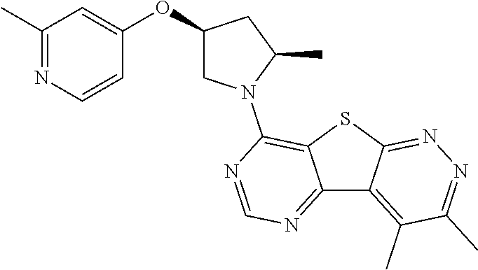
C12=NC=NC(N3CC(OC4=CC(C)=NC=C4)CC3C)=C1SC1=NN=C(C)C(C)=C21
